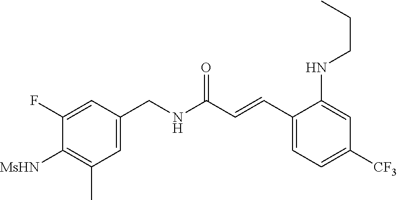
C1(F)=CC(CNC(C=CC2=CC=C([CF3])C=C2NCCC)=O)=CC(C)=C1[MsHN]
